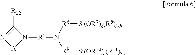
C1([R12])=N[A]N1[R5]N([R9][Si(OR10)c(R11)3-c])[R6][Si(OR7)b(R8)3-b]
